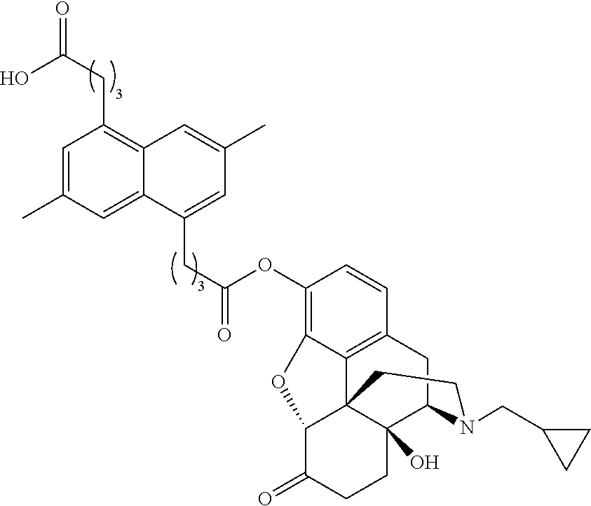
C(C(OC1=C2C3=C(C=C1)CC1C4(O)C3(C(C(=O)CC4)O2)CCN1CC1CC1)=O)C1=CC(C)=CC2=C(CC(=O)O)C=C(C)C=C21
